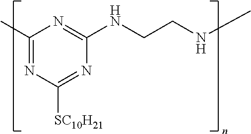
C1(C)=NC([SC10H21])=NC(NCCNC)=N1
